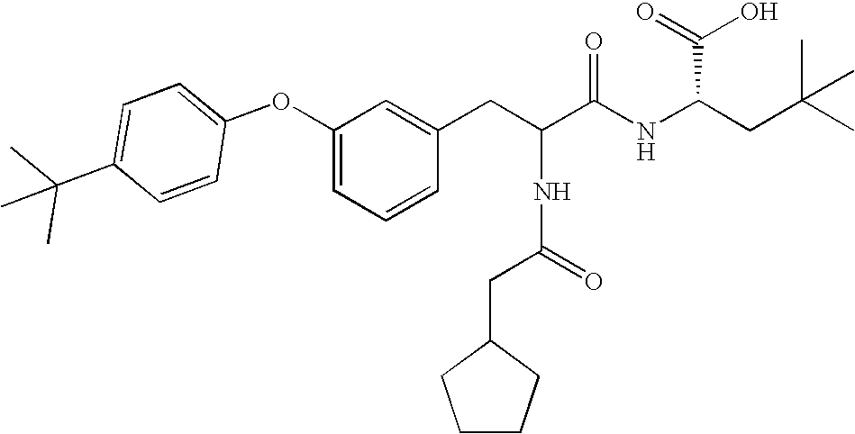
C1=C(C(C)(C)C)C=CC(OC2=CC=CC(CC(C(NC(CC(C)(C)C)C(=O)O)=O)NC(CC3CCCC3)=O)=C2)=C1
